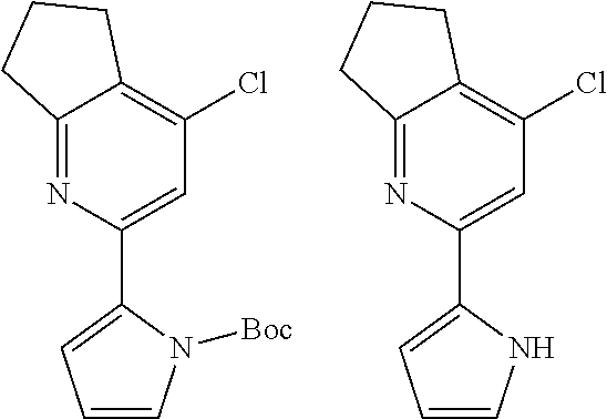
C12=NC(C3=CC=CN3[Boc])=CC(Cl)=C1CCC2.C12=NC(C3=CC=CN3)=CC(Cl)=C1CCC2
